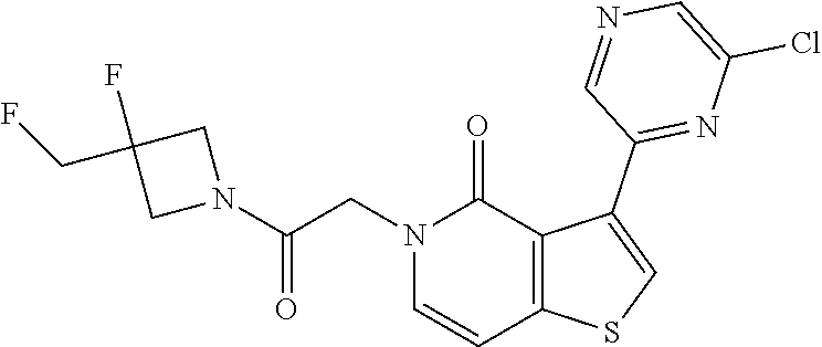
C1=CN(CC(N2CC(F)(CF)C2)=O)C(=O)C2=C1SC=C2C1=NC(Cl)=CN=C1
